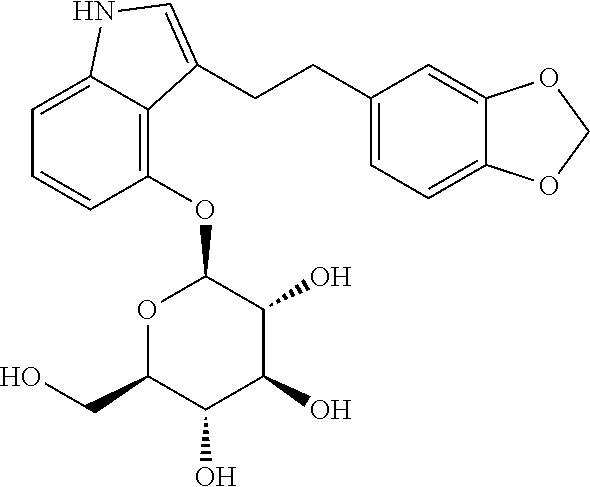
C1=C2C(=C(OC3OC(CO)C(O)C(O)C3O)C=C1)C(CCC1=CC=C3C(=C1)OCO3)=CN2
